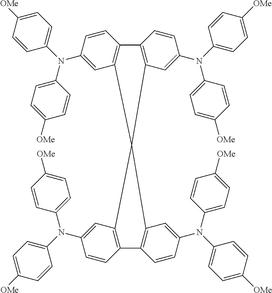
C1=C([OMe])C=CC(N(C2=CC3=C(C=C2)C2=C(C=C(N(C4=CC=C([OMe])C=C4)C4=CC=C([OMe])C=C4)C=C2)C32C3=C(C=CC(N(C4=CC=C([OMe])C=C4)C4=CC=C([OMe])C=C4)=C3)C3=C2C=C(N(C2=CC=C([OMe])C=C2)C2=CC=C([OMe])C=C2)C=C3)C2=CC=C([OMe])C=C2)=C1
